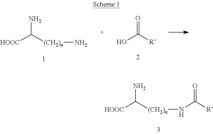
[HOOC]C([(CH2)n]N)N.OC(=O)[R].[HOOC]C([(CH2)n]NC(=O)[R])N
